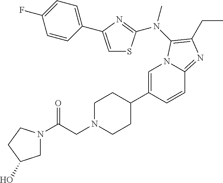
C1=C(C2CCN(CC(=O)N3CC(O)CC3)CC2)C=CC2=NC(CC)=C(N(C)C3=NC(C4=CC=C(F)C=C4)=CS3)N12
